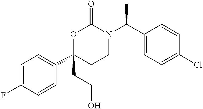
C1=C(F)C=CC(C2(CCO)CCN(C(C3=CC=C(Cl)C=C3)C)C(=O)O2)=C1
